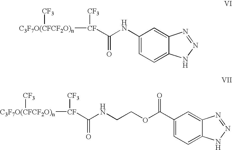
C1=C(C(OCCNC([CF]([CF3])[C3F7O(CFCF2O)n][CF3])=O)=O)C=C2C(=C1)NN=N2.C1(NC([CF]([CF3])[C3F7O(CFCF2O)n][CF3])=O)=CC=C2C(=C1)N=NN2
